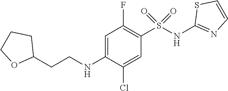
C1=C(NCCC2CCCO2)C(Cl)=CC(S(NC2=NC=CS2)(=O)=O)=C1F
